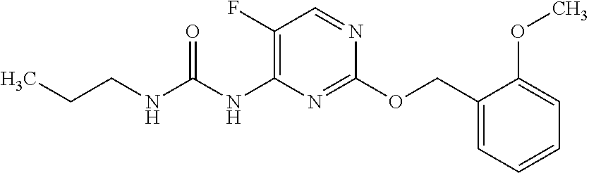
C1(COC2=NC(NC(NCCC)=O)=C(F)C=N2)=CC=CC=C1OC
